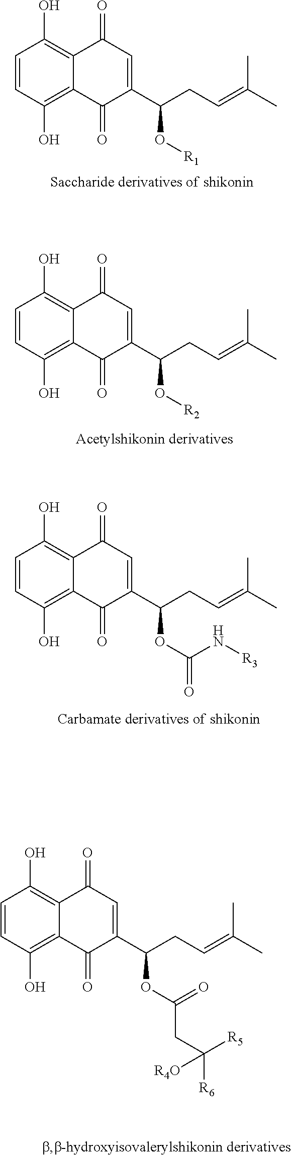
C1=CC(O)=C2C(=C1O)C(=O)C=C(C(CC=C(C)C)O[R2])C2=O.C1=CC(O)=C2C(=C1O)C(=O)C=C(C(CC=C(C)C)O[R1])C2=O.C1=CC(O)=C2C(=C1O)C(=O)C=C(C(CC=C(C)C)OC(N[R3])=O)C2=O.C1=CC(O)=C2C(=C1O)C(=O)C=C(C(CC=C(C)C)OC(=O)CC([R6])([R5])[R4O])C2=O
